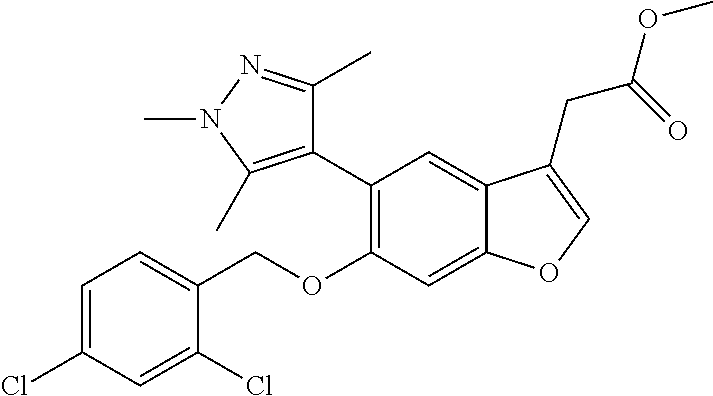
C1=C(Cl)C=C(Cl)C(COC2=C(C3=C(C)N(C)N=C3C)C=C3C(=C2)OC=C3CC(=O)OC)=C1
